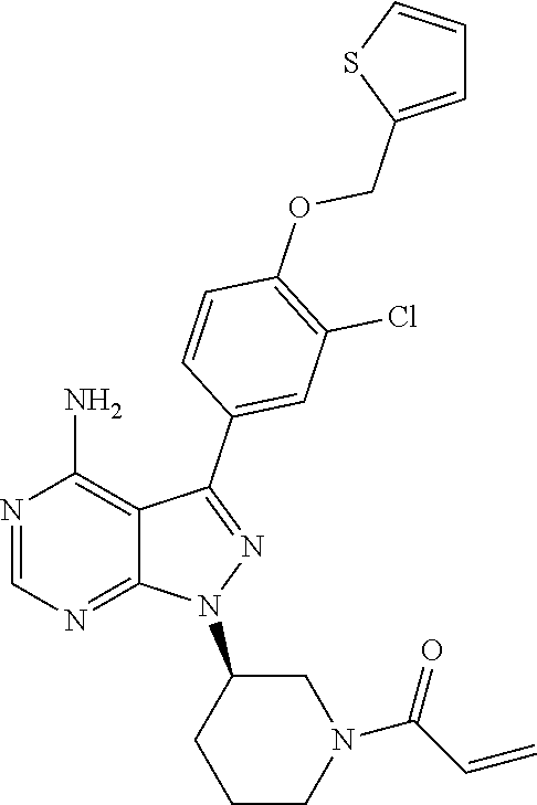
N1=CN=C2C(=C1N)C(C1=CC(Cl)=C(OCC3=CC=CS3)C=C1)=NN2C1CCCN(C(C=C)=O)C1
